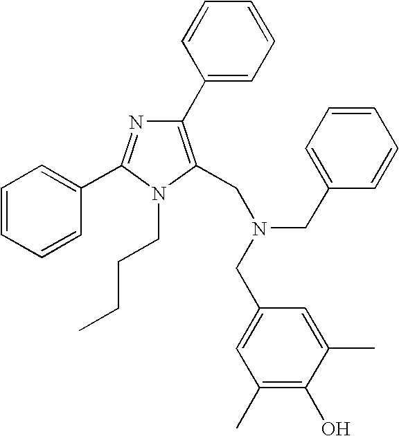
C1(C2=C(CN(CC3=CC(C)=C(O)C(C)=C3)CC3=CC=CC=C3)N(CCCC)C(C3=CC=CC=C3)=N2)=CC=CC=C1
